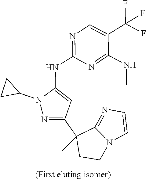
C1=CN2C(=N1)C(C1=NN(C3CC3)C(NC3=NC=C(C(F)(F)F)C(NC)=N3)=C1)(C)CC2
